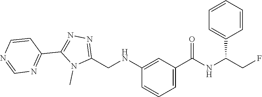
N1=C(CNC2=CC(C(=O)NC(CF)C3=CC=CC=C3)=CC=C2)N(C)C(C2=NC=NC=C2)=N1
